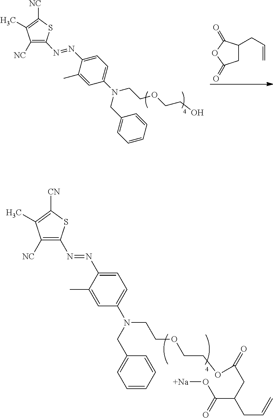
C1C(CC=C)C(=O)OC1=O.[NC]C1=C(N=NC2=CC=C(N(CCOCCO)CC3=CC=CC=C3)C=C2C)SC([NC])=C1C.[NC]C1=C(N=NC2=CC=C(N(CC3=CC=CC=C3)CCOCCOC(=O)CC(C(=O)O[Na])CC=C)C=C2C)SC([CN])=C1C
